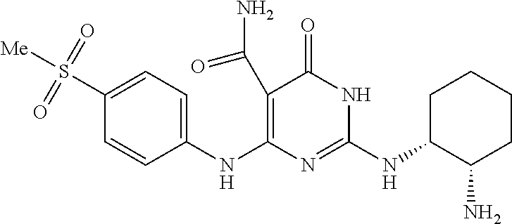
C1(C(N)=O)=C(NC2=CC=C(S(=O)(=O)[Me])C=C2)N=C(NC2C(N)CCCC2)NC1=O
